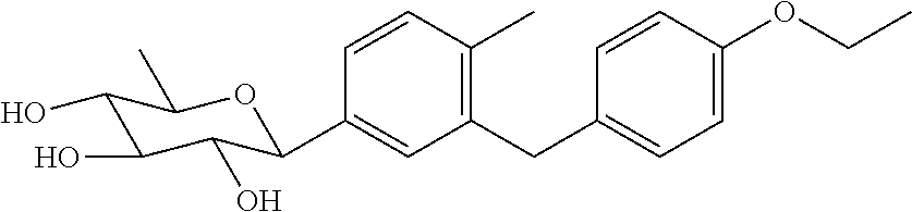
C1(CC2=CC=C(OCC)C=C2)=C(C)C=CC(C2C(O)C(O)C(O)C(C)O2)=C1
